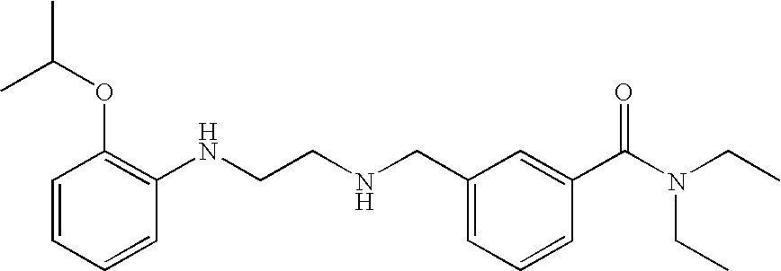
O(C1=C(NCCNCC2=CC=CC(C(N(CC)CC)=O)=C2)C=CC=C1)C(C)C
